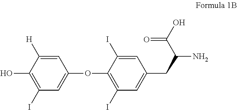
C1=C([H])C(O)=C(I)C=C1OC1=C(I)C=C(CC(C(=O)O)N)C=C1I
